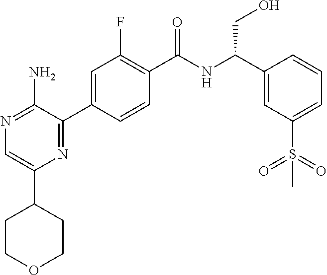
N1=C(N)C(C2=CC(F)=C(C(NC(C3=CC(S(=O)(=O)C)=CC=C3)CO)=O)C=C2)=NC(C2CCOCC2)=C1
